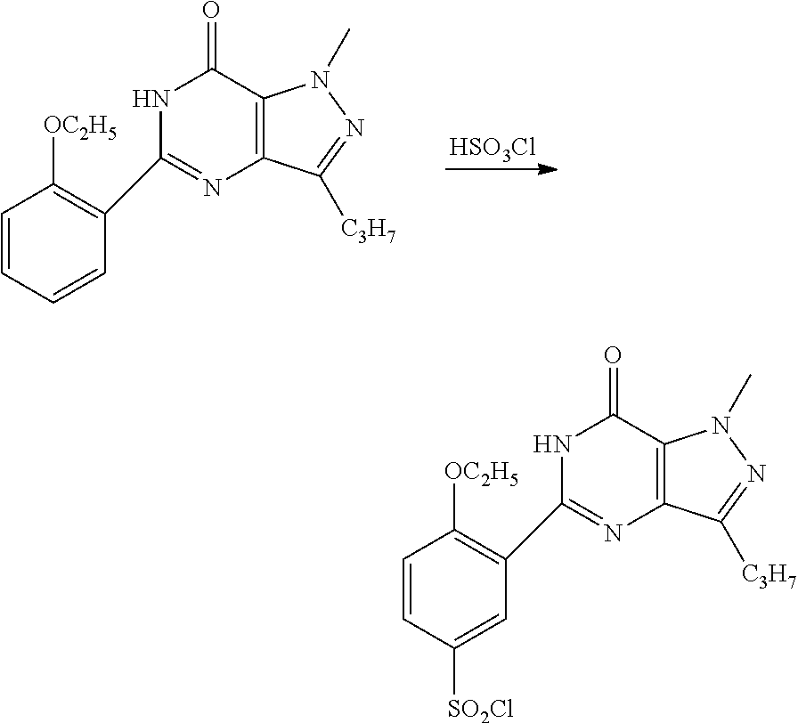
C1=CC=CC(C2=NC3=C(C(=O)N2)N(C)N=C3[C3H7])=C1[OC2H5].[HSO3Cl].C1=CC([SO2Cl])=CC(C2=NC3=C(C(=O)N2)N(C)N=C3[C3H7])=C1[OC2H5]
